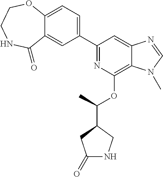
C1(C2=NC(OC(C3CC(=O)NC3)C)=C3C(=C2)N=CN3C)=CC=C2C(=C1)C(=O)NCCO2
